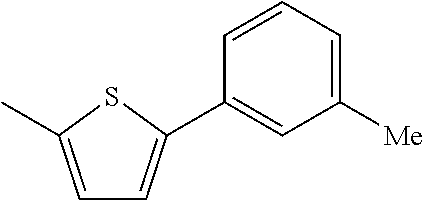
C1=CC=C([Me])C=C1C1=CC=C(C)S1
